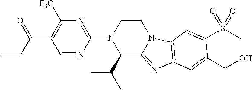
C1=NC(N2C(C(C)C)C3=NC4=C(N3CC2)C=C(S(C)(=O)=O)C(CO)=C4)=NC([F3C])=C1C(CC)=O
